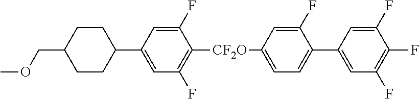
C1CC(C2=CC(F)=C([CF2O]C3=CC=C(C4=CC(F)=C(F)C(F)=C4)C(F)=C3)C(F)=C2)CCC1COC
